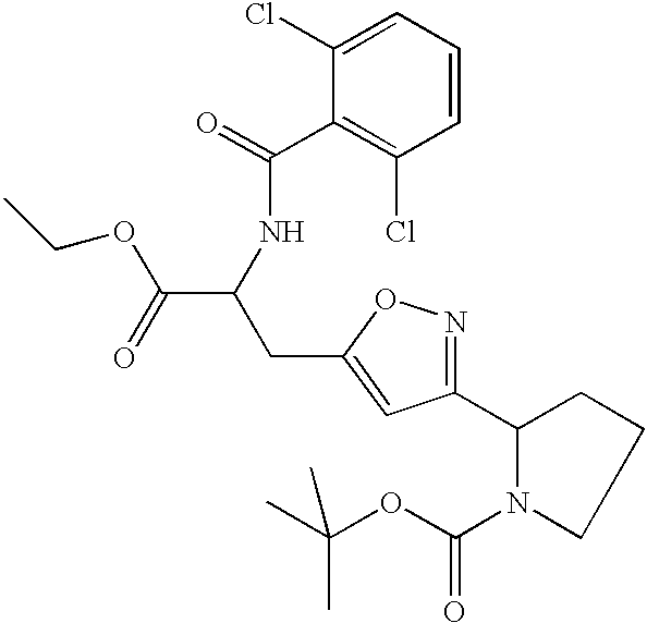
CC(OC(N1C(C2=NOC(CC(NC(C3=C(Cl)C=CC=C3Cl)=O)C(OCC)=O)=C2)CCC1)=O)(C)C
